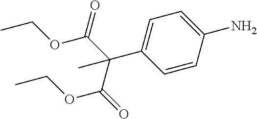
C1=CC(N)=CC=C1C(C(OCC)=O)(C(OCC)=O)C
